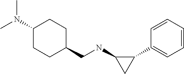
C1=CC=CC(C2C(NCC3CCC(N(C)C)CC3)C2)=C1
